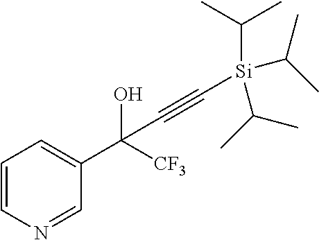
C1=CN=CC(C([CF3])(O)C#C[Si](C(C)C)(C(C)C)C(C)C)=C1
